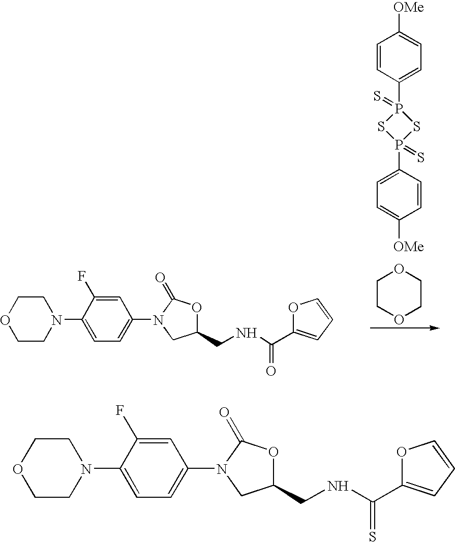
C1(P2(=S)SP(C3=CC=C([OMe])C=C3)(=S)S2)=CC=C([OMe])C=C1.O1CCOCC1.C1OCCN(C2=CC=C(N3C(=O)OC(CNC(=O)C4=CC=CO4)C3)C=C2F)C1.C1OCCN(C2=CC=C(N3C(=O)OC(CNC(=S)C4=CC=CO4)C3)C=C2F)C1
